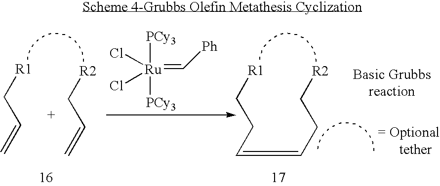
[R1]CC=C.[R2]CC=C.[PCy3][Ru](=C[Ph])(Cl)(Cl)[PCy3].[R1]CCC=CCC[R2]
